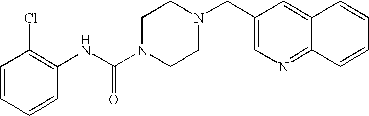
C1=CC=CC(NC(N2CCN(CC3=CN=C4C(=C3)C=CC=C4)CC2)=O)=C1Cl
